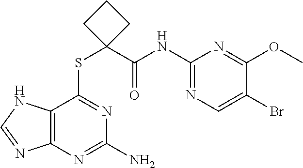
C12=C(N=C(N)N=C1SC1(C(NC3=NC=C(Br)C(OC)=N3)=O)CCC1)N=CN2
